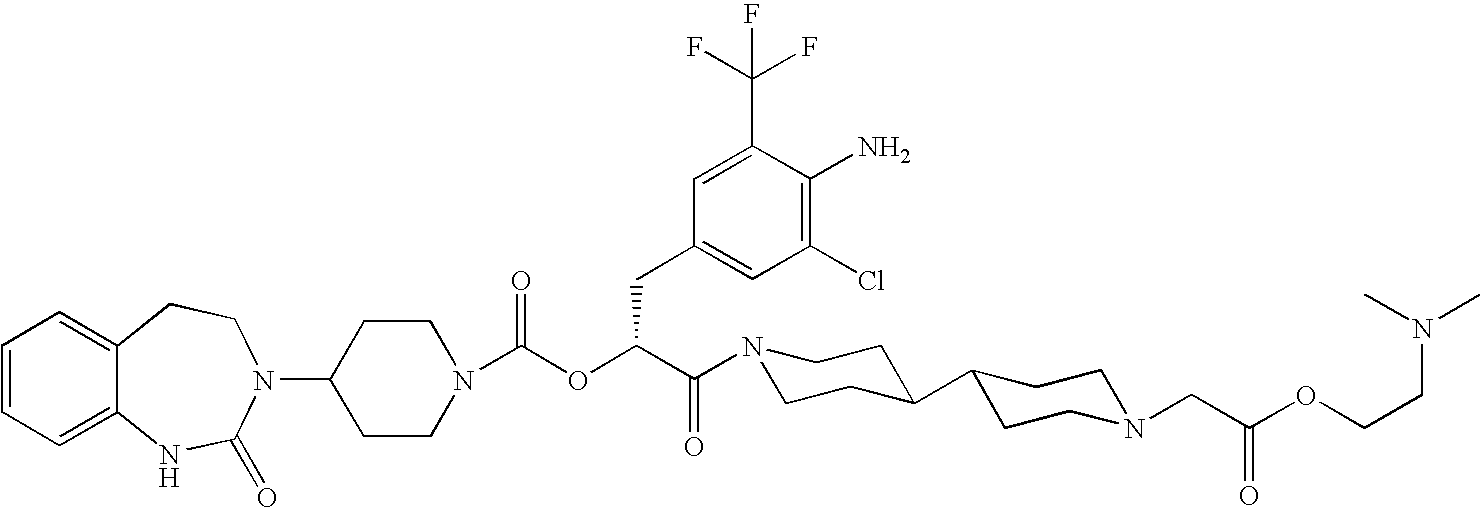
C1(N2C(=O)NC3=CC=CC=C3CC2)CCN(C(OC(C(=O)N2CCC(C3CCN(CC(OCCN(C)C)=O)CC3)CC2)CC2=CC(Cl)=C(N)C(C(F)(F)F)=C2)=O)CC1
